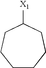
[X1]C1CCCCCC1
